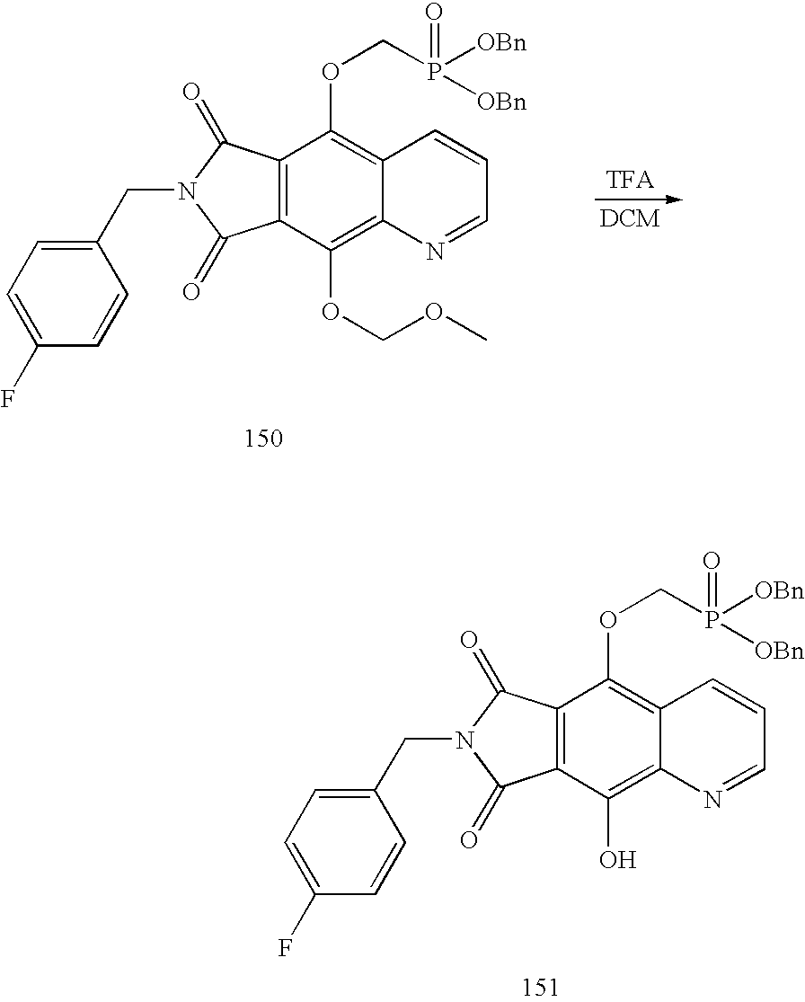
C1(CN2C(=O)C3=C(C2=O)C(OCP([OBn])(=O)[OBn])=C2C(=C3OCOC)N=CC=C2)=CC=C(F)C=C1.C1(CN2C(=O)C3=C(C2=O)C(OCP([OBn])(=O)[OBn])=C2C(=C3O)N=CC=C2)=CC=C(F)C=C1
